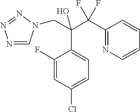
N1=CN(CC(O)(C(C2=NC=CC=C2)(F)F)C2=CC=C(Cl)C=C2F)N=N1
